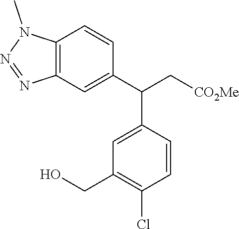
C12=C(C=C(C(C[CO2Me])C3=CC(CO)=C(Cl)C=C3)C=C1)N=NN2C
